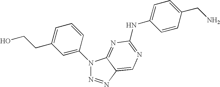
N1(C2=CC(CCO)=CC=C2)N=NC2=CN=C(NC3=CC=C(CN)C=C3)N=C12
